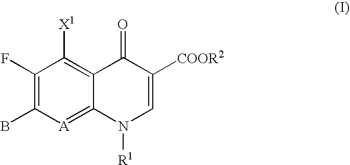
C1(F)=C(B)[A]=C2C(=C1[X1])C(=O)C([COOR2])=CN2[R1]
